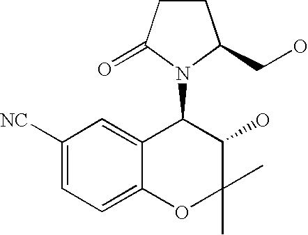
C1([NC])=CC=C2C(=C1)C(N1C(CO)CCC1=O)C(O)C(C)(C)O2
